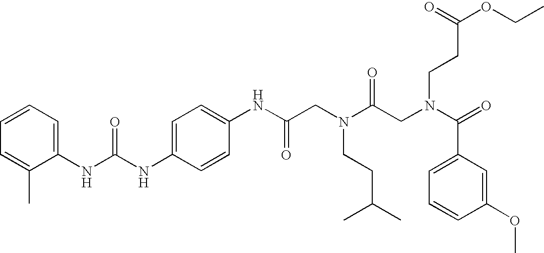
C1=C(NC(NC2=CC=CC=C2C)=O)C=CC(NC(CN(C(CN(C(=O)C2=CC=CC(OC)=C2)CCC(OCC)=O)=O)CCC(C)C)=O)=C1
